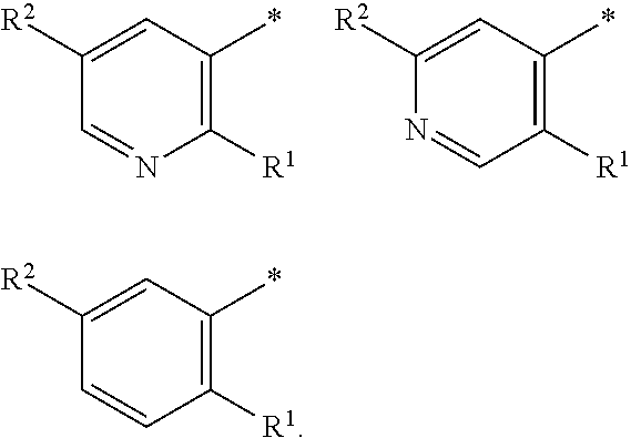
C1([R2])=CC(*)=C([R1])N=C1.C1([R2])=CC(*)=C([R1])C=N1.C1([R2])=CC(*)=C([R1])C=C1
